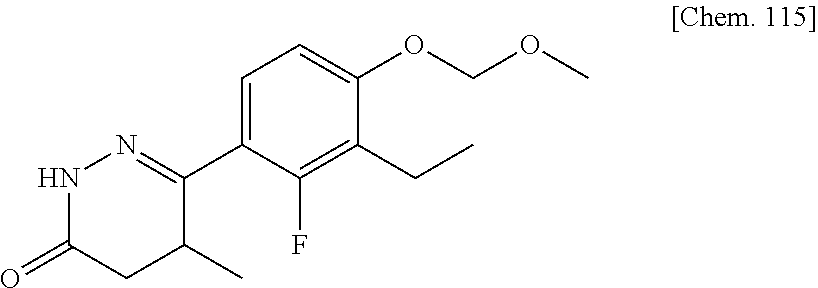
N1C(=O)CC(C)C(C2=CC=C(OCOC)C(CC)=C2F)=N1
